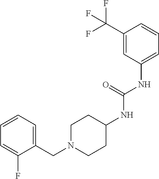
C1=CC=C(CN2CCC(NC(NC3=CC=CC(C(F)(F)F)=C3)=O)CC2)C(F)=C1
